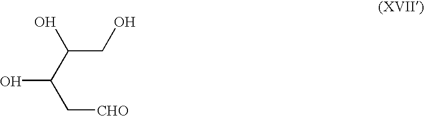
C([CHO])C(C(CO)O)O
